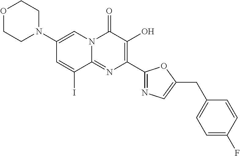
O1CCN(C2=CN3C(=NC(C4=NC=C(CC5=CC=C(F)C=C5)O4)=C(O)C3=O)C(I)=C2)CC1
